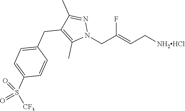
FC(=CC[NH2HCl])CN1N=C(C)C(CC2=CC=C(S(=O)([CF3])=O)C=C2)=C1C
